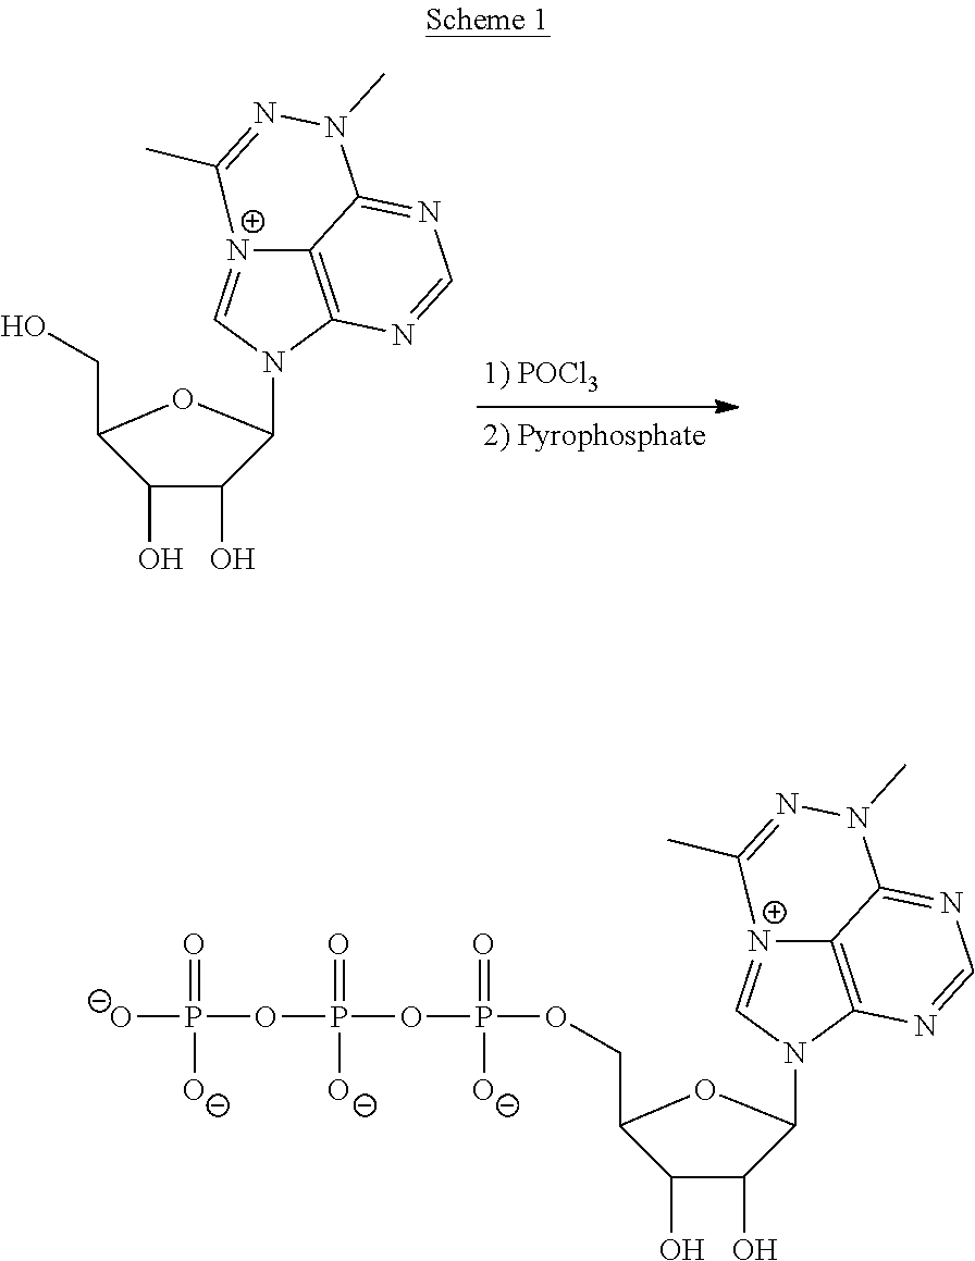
C1(O)C(O)C(N2C=[N+]3C4=C2N=CN=C4N(C)N=C3C)OC1CO.[O-]P(=O)([O-])OP(=O)([O-])OP(=O)([O-])OCC1C(O)C(O)C(N2C=[N+]3C4=C2N=CN=C4N(C)N=C3C)O1
